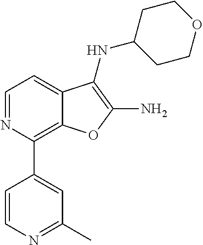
C1=NC(C2=CC(C)=NC=C2)=C2C(=C1)C(NC1CCOCC1)=C(N)O2
